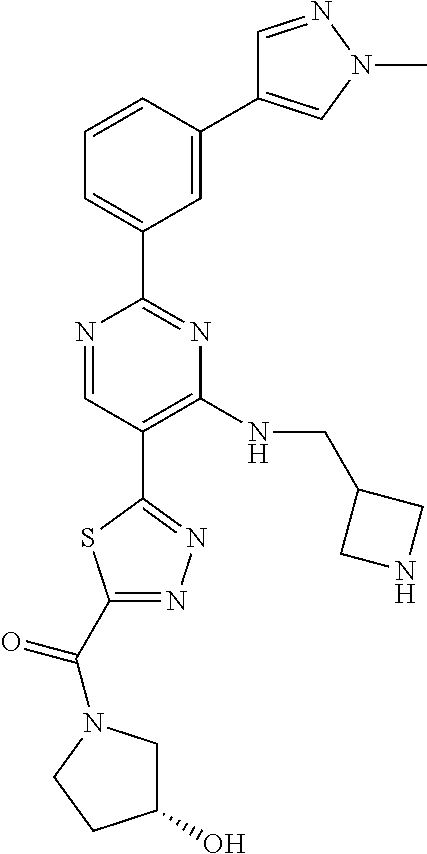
N1=CC(C2=NN=C(C(=O)N3CC(O)CC3)S2)=C(NCC2CNC2)N=C1C1=CC=CC(C2=CN(C)N=C2)=C1
